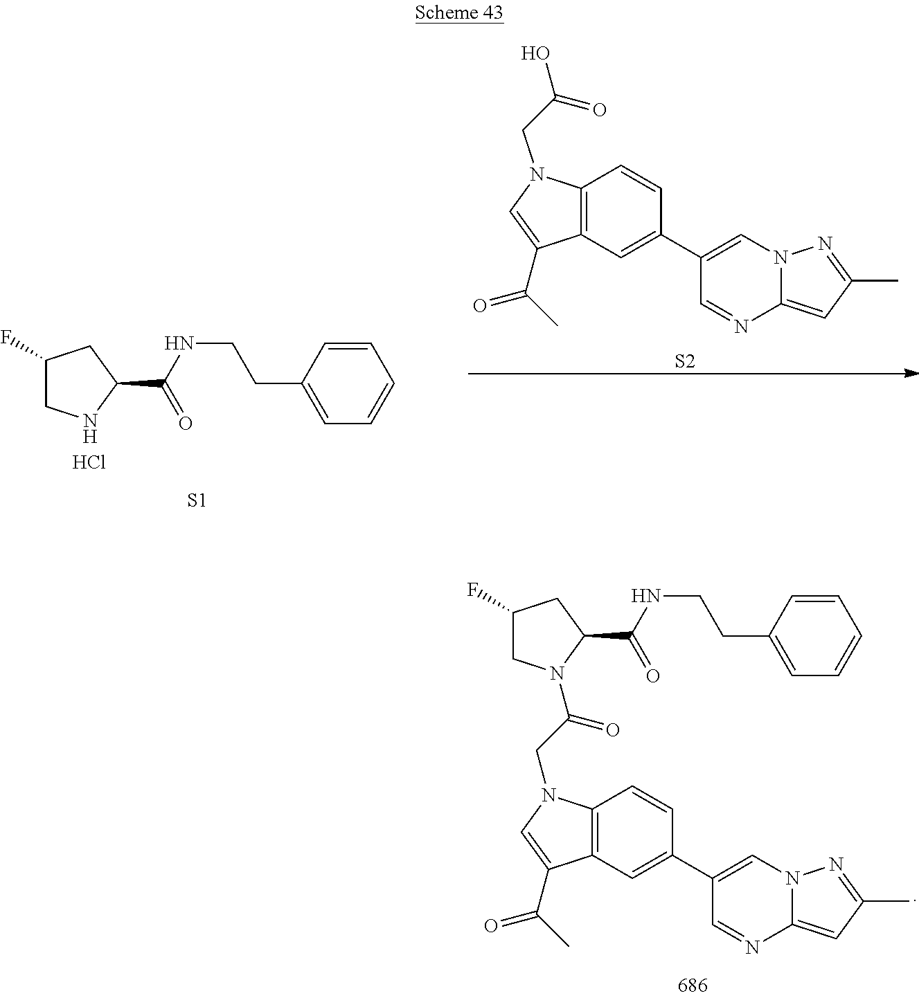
C1(C(NCCC2=CC=CC=C2)=O)CC(F)CN1C(CN1C2=C(C=C(C3=CN4C(=CC(C)=N4)N=C3)C=C2)C(C(C)=O)=C1)=O.[S1].Cl.C(CC1=CC=CC=C1)NC(C1CC(F)CN1)=O.C12=C(C=C(C3=CN4C(=CC(C)=N4)N=C3)C=C1)C(C(C)=O)=CN2CC(O)=O.[S2]
